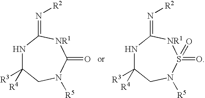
N1C([R3])([R4])CN([R5])C(=O)[NR1]C1=N[R2].N1C([R3])([R4])CN([R5])S(=O)(=O)[NR1]C1=N[R2]
